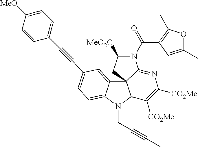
C12=CC(C#CC3=CC=C([MeO])C=C3)=CC=C1N(CC#CC)C1C23CC([MeO2C])N(C(C2=C(C)OC(C)=C2)=O)C3=NC([CO2Me])=C1[CO2Me]
